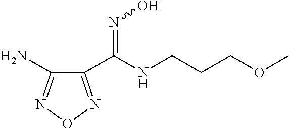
NC1=NON=C1C(NCCCOC)=NO
